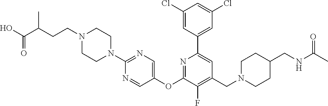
C1(Cl)=CC(C2=CC(CN3CCC(CNC(C)=O)CC3)=C(F)C(OC3=CN=C(N4CCN(CCC(C(O)=O)C)CC4)N=C3)=N2)=CC(Cl)=C1
